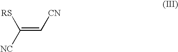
C(=C[CN])([RS])[NC]
